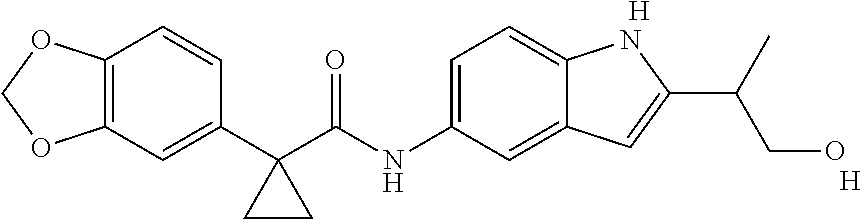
C1(C2(C(NC3=CC=C4C(=C3)C=C(C(CO)C)N4)=O)CC2)=CC2=C(C=C1)OCO2.[H].[H]
